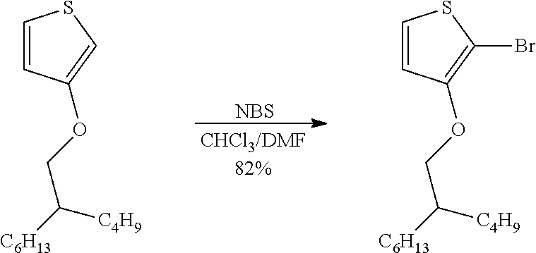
[NBS].C1=CC(OCC([C6H13])[C4H9])=CS1.C1=CC(OCC([C6H13])[C4H9])=C(Br)S1
